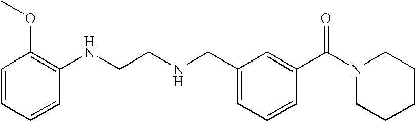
C1=CC=CC(NCCNCC2=CC=CC(C(N3CCCCC3)=O)=C2)=C1OC
